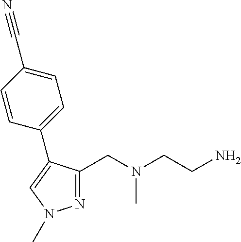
N1=C(CN(CCN)C)C(C2=CC=C(C#N)C=C2)=CN1C
